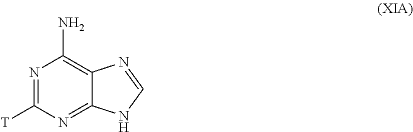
N1=C([T])N=C2C(=C1N)N=CN2
